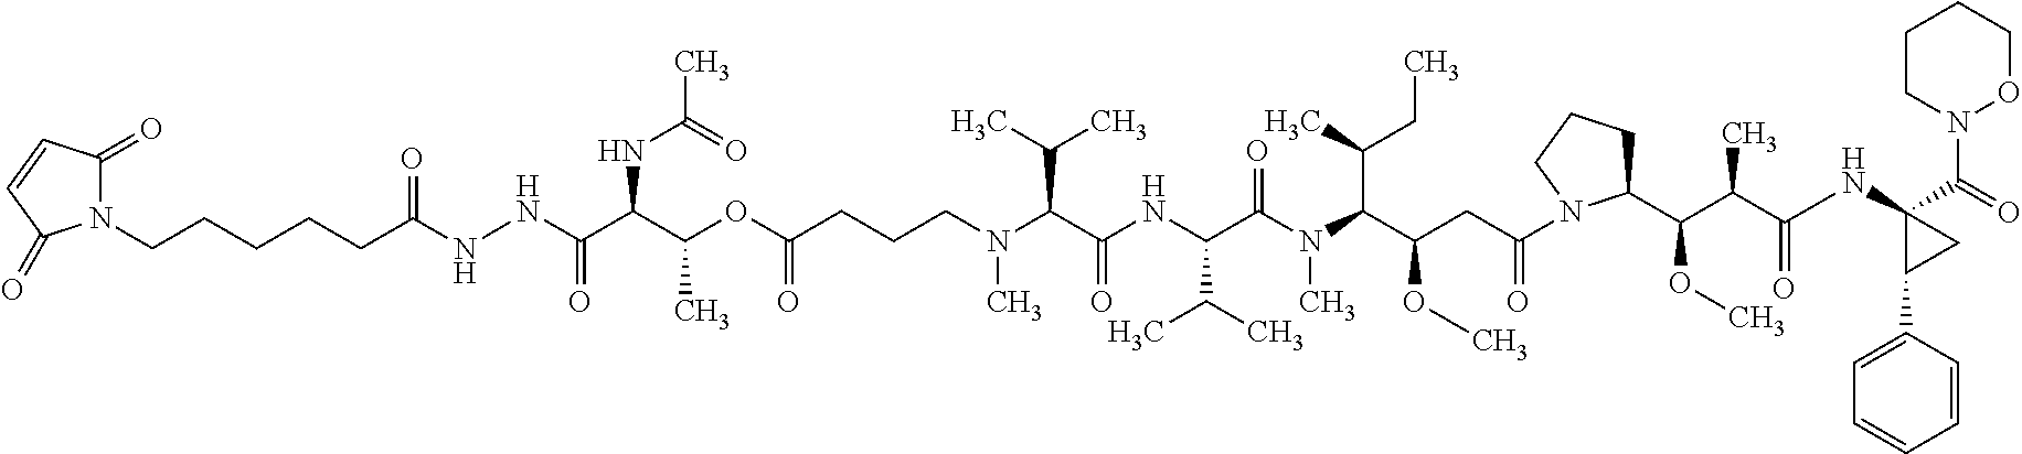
C(CN(C(C(NC(C(N(C(C(OC)CC(=O)N1CCCC1C(C(C(=O)NC1(C(=O)N2OCCCC2)C(C2=CC=CC=C2)C1)C)OC)C(C)CC)C)=O)C(C)C)=O)C(C)C)C)CC(OC(C(NC(C)=O)C(=O)NNC(CCCCCN1C(=O)C=CC1=O)=O)C)=O
